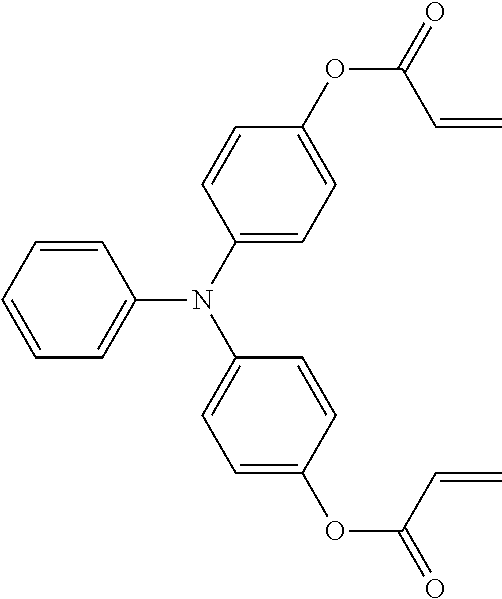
C1=CC=CC=C1N(C1=CC=C(OC(=O)C=C)C=C1)C1=CC=C(OC(=O)C=C)C=C1
